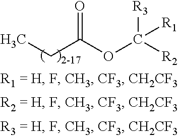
O=C(OC([R3])([R2])[R1])CC
